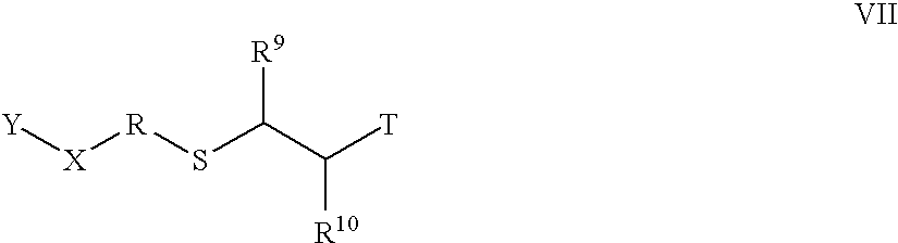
[Y][X][R]SC(C([T])[R10])[R9]
